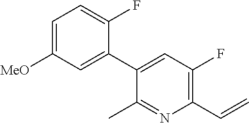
C1(C2=CC(F)=C(C=C)N=C2C)=CC([MeO])=CC=C1F
